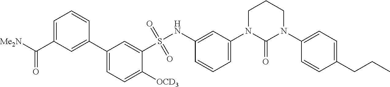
C1=C(C([Me2N])=O)C=C(C2=CC=C([OCD3])C(S(NC3=CC(N4C(=O)N(C5=CC=C(CCC)C=C5)CCC4)=CC=C3)(=O)=O)=C2)C=C1
